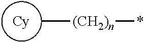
C[(CH2)n]*
